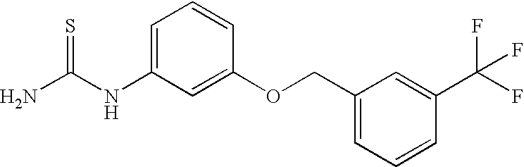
NC(NC1=CC=CC(OCC2=CC=CC(C(F)(F)F)=C2)=C1)=S
